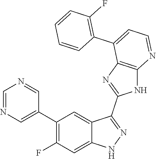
C1=NC=C(C2=C(F)C=C3C(=C2)C(C2=NC4=C(N2)N=CC=C4C2=C(F)C=CC=C2)=NN3)C=N1
